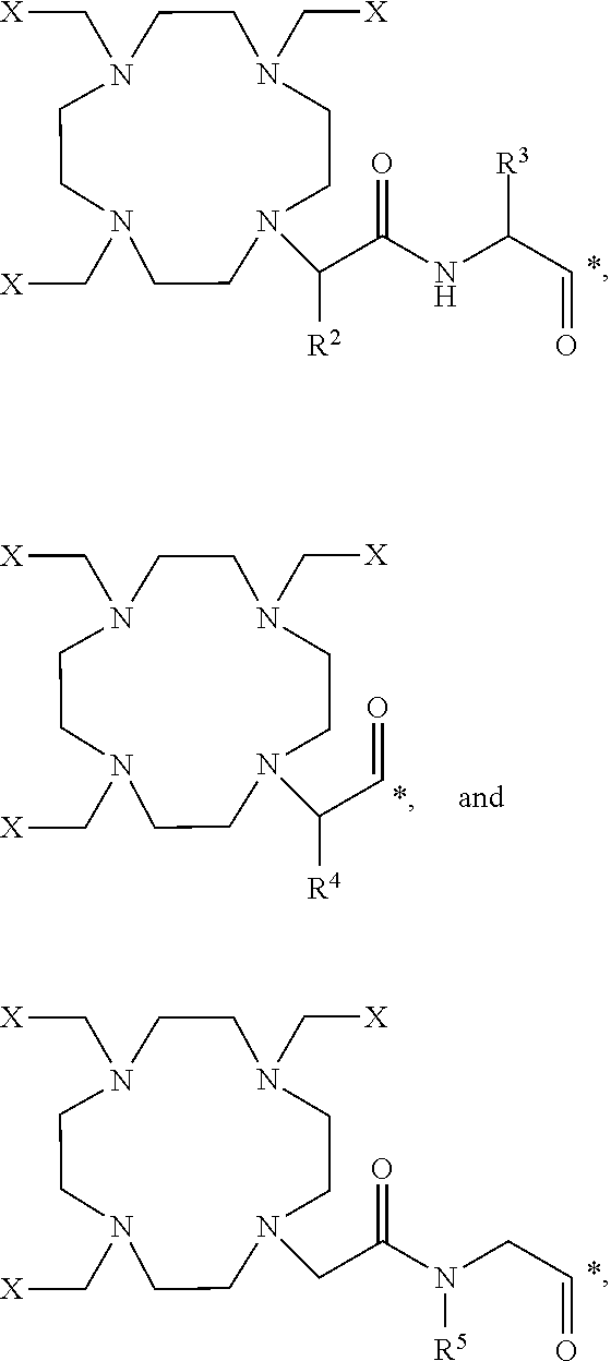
N1(C[X])CCN(C[X])CCN(C[X])CCN(C([R2])C(NC(C=O)[R3])=O)CC1.N1(C[X])CCN(C[X])CCN(C[X])CCN(CC(N(CC=O)[R5])=O)CC1.N1(C[X])CCN(C[X])CCN(C[X])CCN(C([R4])C=O)CC1
